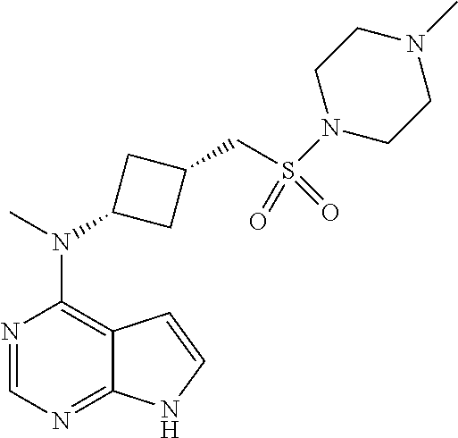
N1=CN=C2C(=C1N(C)C1CC(CS(=O)(=O)N3CCN(C)CC3)C1)C=CN2
